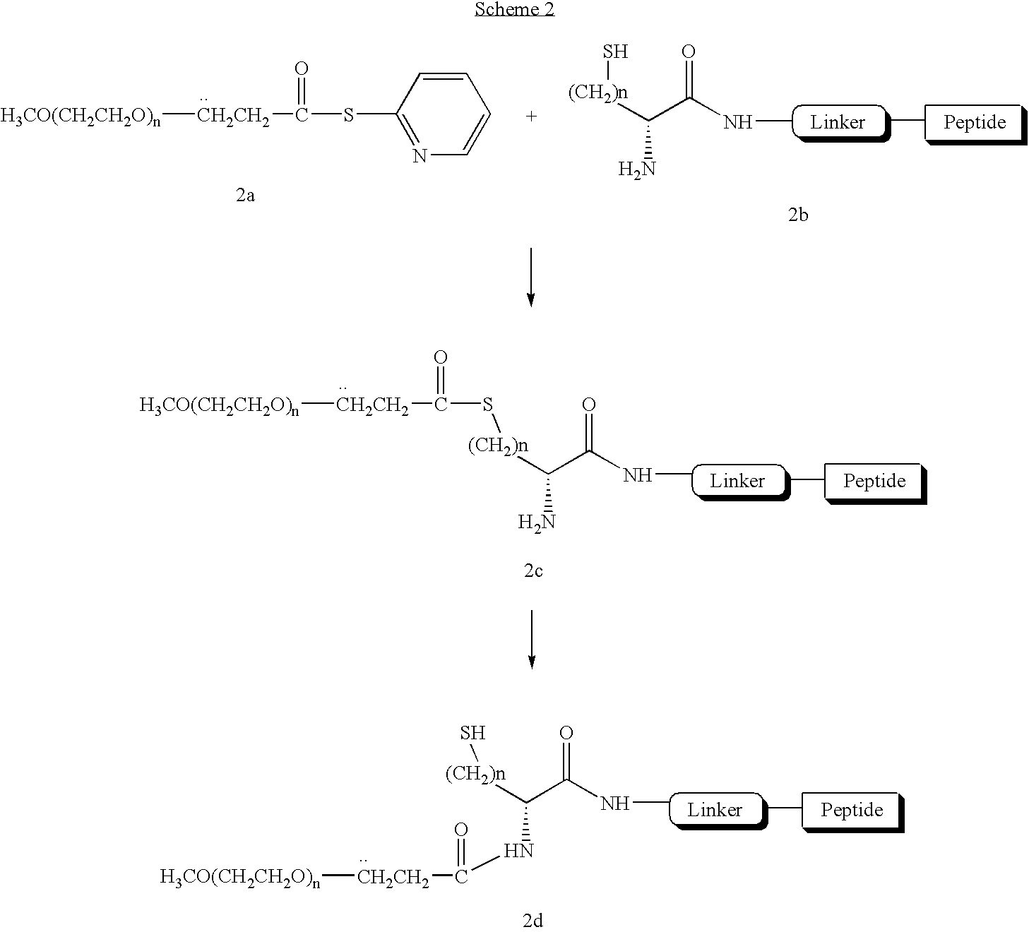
[CH2CH2]([H3CO(CH2CH2O)n])C(SC1=NC=CC=C1)=O.[(CH2)n](S)C(N)C(=O)NC.[Linker].[Peptide].[Linker].[Peptide].[(CH2)n](C(N)C(=O)NC)SC([CH2CH2][H3CO(CH2CH2O)n])=O.[Linker].[Peptide].[(CH2)n](C(NC([CH2CH2][H3CO(CH2CH2O)n])=O)C(=O)NC)S
